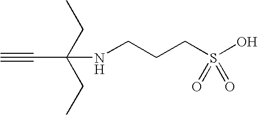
C#CC(NCCCS(O)(=O)=O)(CC)CC
